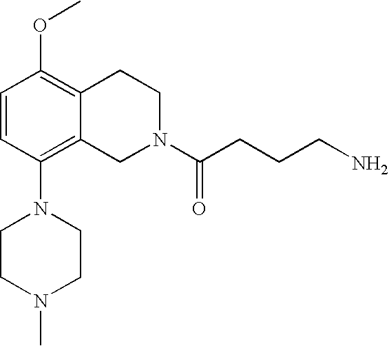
C1=CC(N2CCN(C)CC2)=C2C(=C1OC)CCN(C(CCCN)=O)C2
